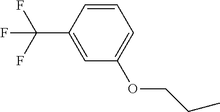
CCCOC1=CC=CC(C(F)(F)F)=C1
